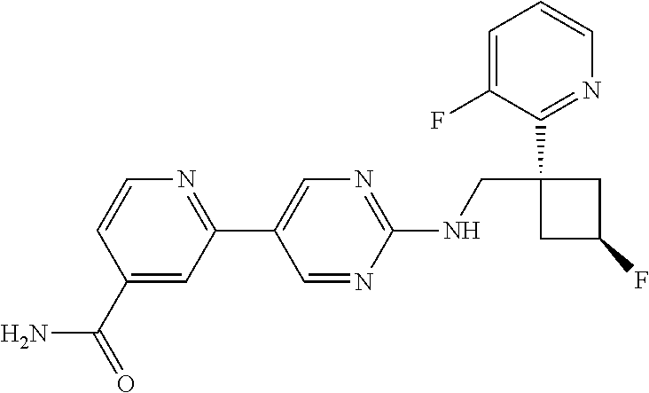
C1(NCC2(C3=NC=CC=C3F)CC(F)C2)=NC=C(C2=NC=CC(C(N)=O)=C2)C=N1
